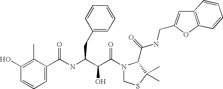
C1(O)=C(C)C(C(NC(C(C(=O)N2CSC(C)(C)C2C(NCC2=CC3=C(O2)C=CC=C3)=O)O)CC2=CC=CC=C2)=O)=CC=C1
